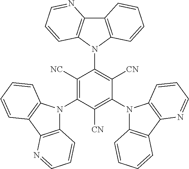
C12=C(N(C3=C([CN])C(N4C5=C(C6=C4C=CC=N6)C=CC=C5)=C([CN])C(N4C5=C(C6=C4C=CC=C6)N=CC=C5)=C3[NC])C3=C1N=CC=C3)C=CC=C2
